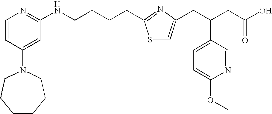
C(CC1=NC(CC(CC(O)=O)C2=CC=C(OC)N=C2)=CS1)CCNC1=NC=CC(N2CCCCCC2)=C1
